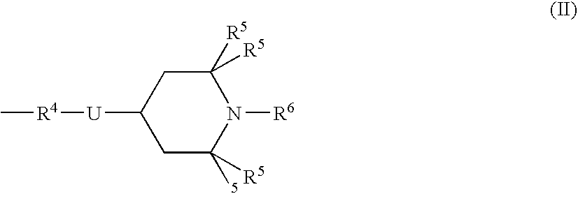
C1C([5])([R5])N([R6])C([R5])([R5])CC1[U][R4]C
